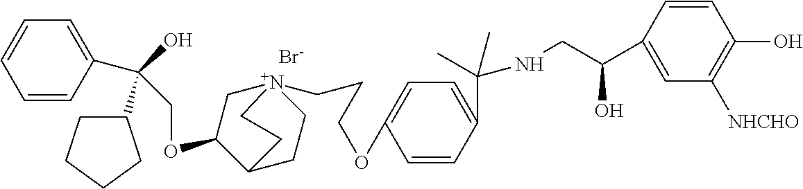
[Br-].C(OC1C[N+]2(CCCOC3=CC=C(C(C)(NCC(C4=CC([NHCHO])=C(O)C=C4)O)C)C=C3)CCC1CC2)C(O)(C1CCCC1)C1=CC=CC=C1
